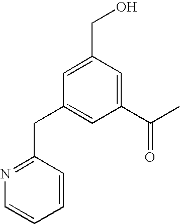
C1=CC=CC(CC2=CC(C(C)=O)=CC(CO)=C2)=N1
